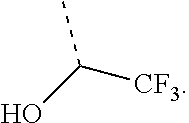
CC(O)[CF3]
